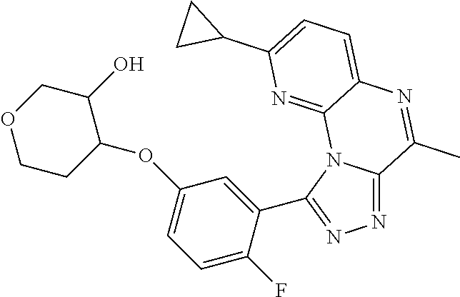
N1=C2N(C(C3=CC(OC4C(O)COCC4)=CC=C3F)=N1)C1=NC(C3CC3)=CC=C1N=C2C
